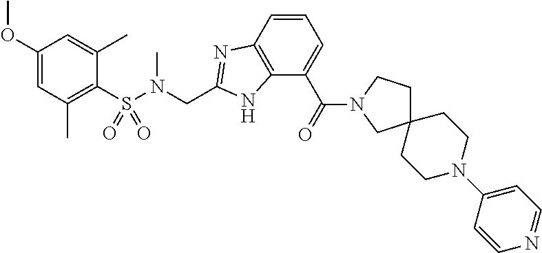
C1(OC)=CC(C)=C(S(N(CC2=NC3=C(N2)C(C(=O)N2CC4(CC2)CCN(C2=CC=NC=C2)CC4)=CC=C3)C)(=O)=O)C(C)=C1
